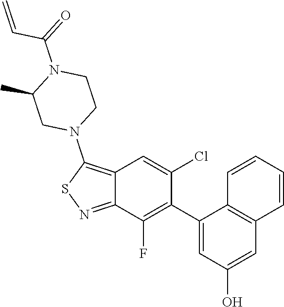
C1(C2=C(F)C3=NSC(N4CCN(C(C=C)=O)C(C)C4)=C3C=C2Cl)=CC(O)=CC2=C1C=CC=C2
